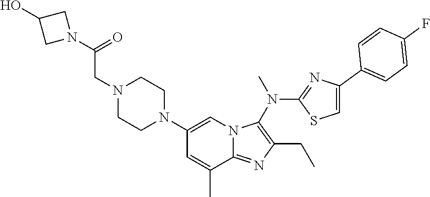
C1(N2CCN(CC(N3CC(O)C3)=O)CC2)=CN2C(=NC(CC)=C2N(C2=NC(C3=CC=C(F)C=C3)=CS2)C)C(C)=C1
